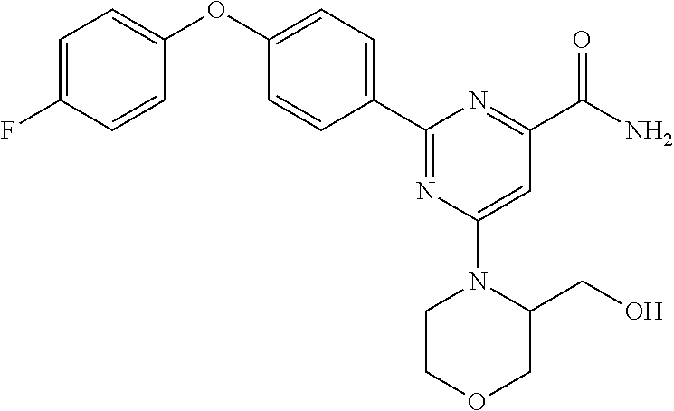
C1=C(F)C=CC(OC2=CC=C(C3=NC(N4CCOCC4CO)=CC(C(N)=O)=N3)C=C2)=C1
